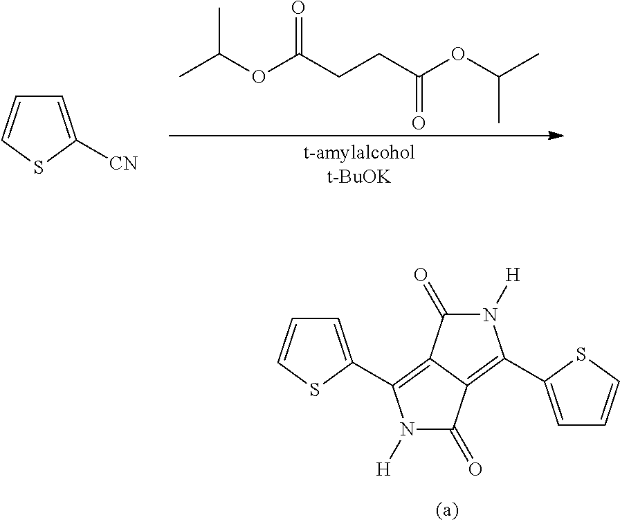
CC(OC(CCC(OC(C)C)=O)=O)C.C1=C([CN])SC=C1.N1([H])C(=O)C2=C(C3=CC=CS3)N([H])C(=O)C2=C1C1=CC=CS1
